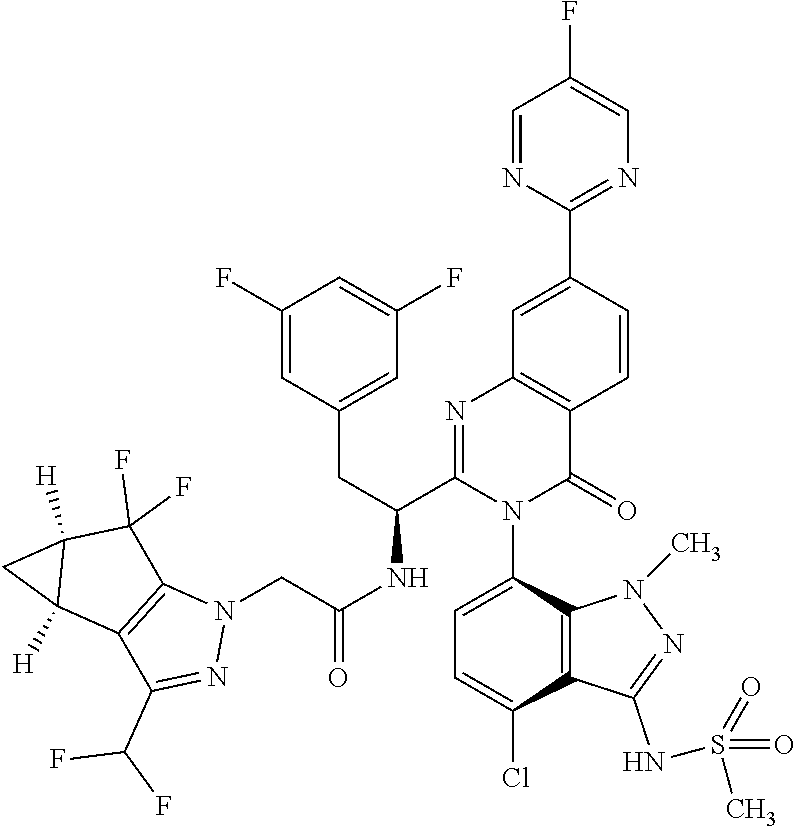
C1=C(N2C(=O)C3=C(N=C2C(NC(CN2C4=C(C(C(F)F)=N2)C2([H])C([H])(C4(F)F)C2)=O)CC2=CC(F)=CC(F)=C2)C=C(C2=NC=C(F)C=N2)C=C3)C2=C(C(Cl)=C1)C(NS(=O)(=O)C)=NN2C
